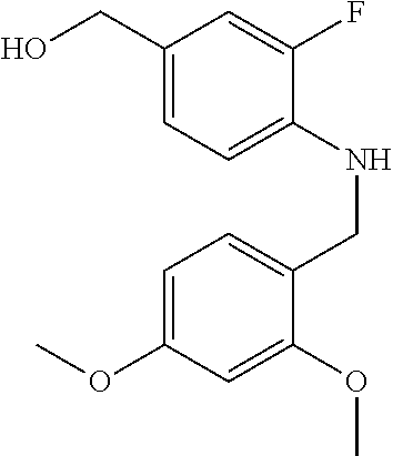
C1(CO)=CC=C(NCC2=CC=C(OC)C=C2OC)C(F)=C1
